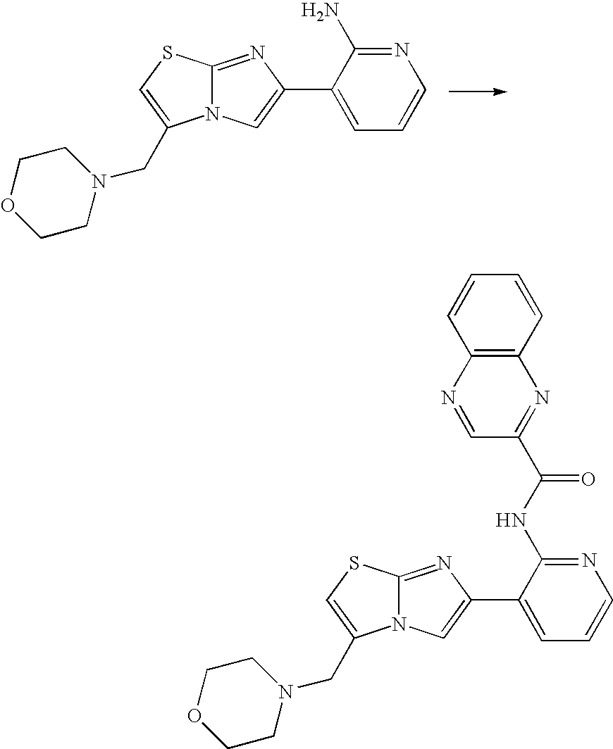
C12=NC(C3=CC=CN=C3NC(=O)C3=NC4=C(N=C3)C=CC=C4)=CN1C(CN1CCOCC1)=CS2.C12=NC(C3=CC=CN=C3N)=CN1C(CN1CCOCC1)=CS2
